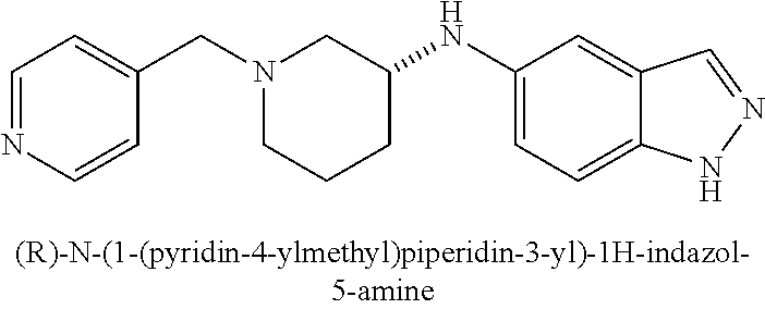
C1=NC=CC(CN2CCCC(NC3=CC=C4C(=C3)C=NN4)C2)=C1
